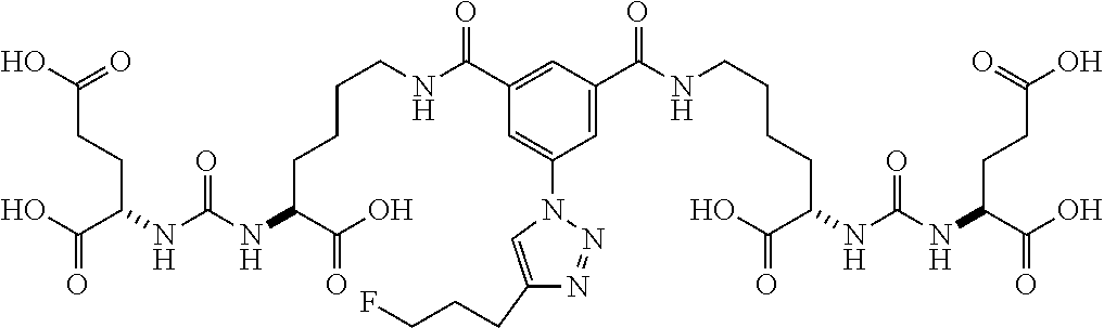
C1=C(C(NCCCCC(C(=O)O)NC(NC(C(O)=O)CCC(O)=O)=O)=O)C=C(N2C=C(CCCF)N=N2)C=C1C(=O)NCCCCC(C(O)=O)NC(NC(C(O)=O)CCC(O)=O)=O
